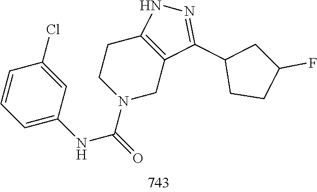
C12=C(CN(C(=O)NC3=CC=CC(Cl)=C3)CC1)C(C1CCC(F)C1)=NN2
